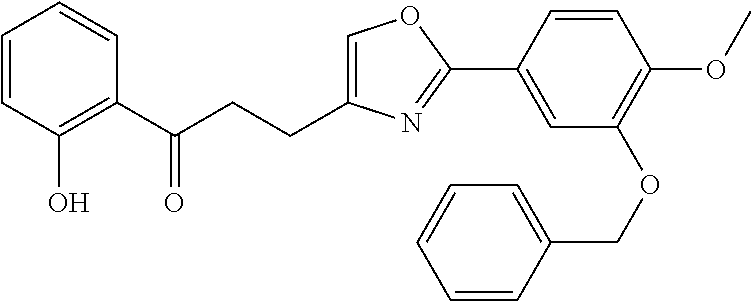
C1=C(CCC(C2=C(O)C=CC=C2)=O)N=C(C2=CC(OCC3=CC=CC=C3)=C(OC)C=C2)O1
